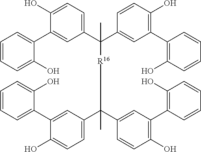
C1(O)=CC=C(C(C2=CC(C3=C(O)C=CC=C3)=C(O)C=C2)([R16]C(C2=CC=C(O)C(C3=CC=CC=C3O)=C2)(C2=CC(C3=C(O)C=CC=C3)=C(O)C=C2)C)C)C=C1C1=CC=CC=C1O
